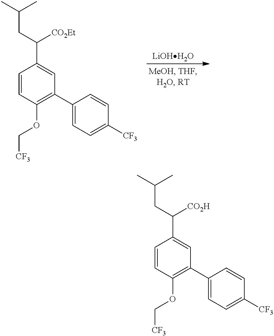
[LiOHH2O].C1=CC(OC[CF3])=C(C2=CC=C([CF3])C=C2)C=C1C([CO2Et])CC(C)C.C1=CC(OC[CF3])=C(C2=CC=C([CF3])C=C2)C=C1C([CO2H])CC(C)C
